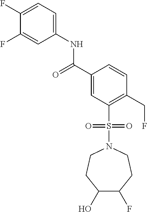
C1(F)=CC=C(NC(C2=CC(S(N3CCC(O)C(F)CC3)(=O)=O)=C(CF)C=C2)=O)C=C1F
